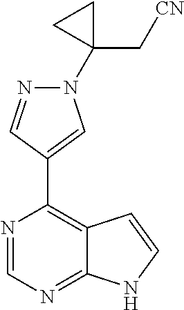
N1(C2(C[CN])CC2)N=CC(C2=C3C(=NC=N2)NC=C3)=C1
